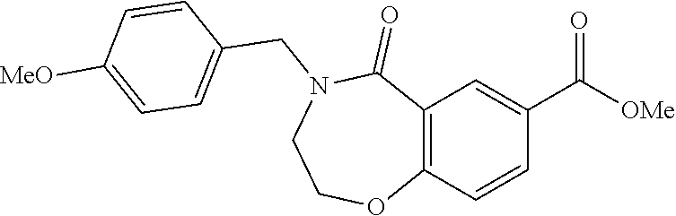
C12=C(C=C(C([OMe])=O)C=C1)C(=O)N(CC1=CC=C([MeO])C=C1)CCO2
